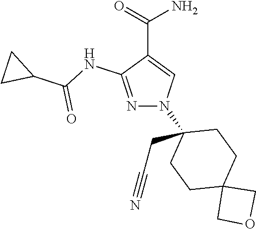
N1=C(NC(C2CC2)=O)C(C(=O)N)=CN1C1(CC#N)CCC2(CC1)COC2
